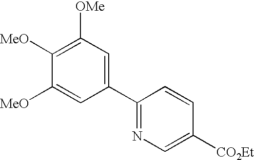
C1([OMe])=C([MeO])C([MeO])=CC(C2=NC=C([CO2Et])C=C2)=C1
